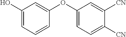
C1(OC2=CC(O)=CC=C2)=CC=C([CN])C([CN])=C1
